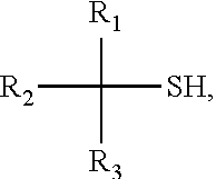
[R1]C([SH])([R2])[R3]
